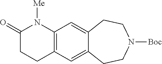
C12=C(C=C3C(=C1)CCN([Boc])CC3)CCC(=O)N2[Me]
